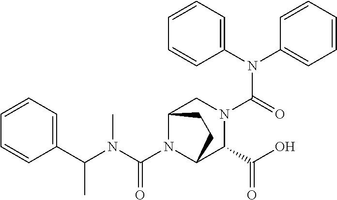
C1=CC=CC=C1C(N(C(N1C2C(C(O)=O)N(C(N(C3=CC=CC=C3)C3=CC=CC=C3)=O)CC1CC2)=O)C)C
